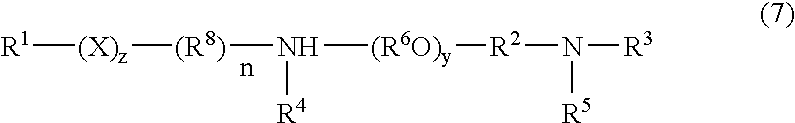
[R1][(X)z][(R8)]N([R4])[(R6O)y][R2]N([R5])[R3]
